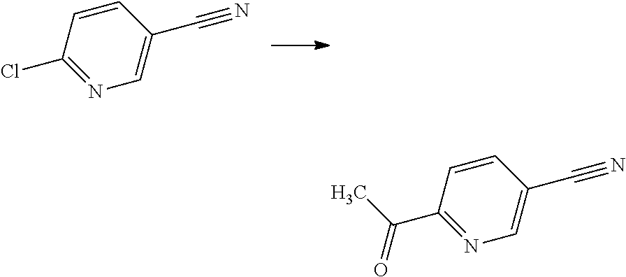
C1(Cl)=NC=C(C#N)C=C1.C1(C(C)=O)=NC=C(C#N)C=C1
